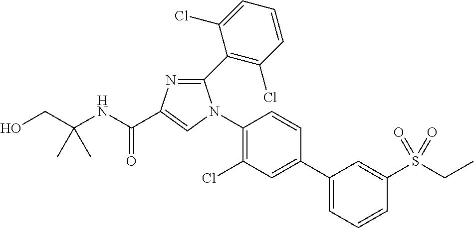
C1(N2C(C3=C(Cl)C=CC=C3Cl)=NC(C(NC(CO)(C)C)=O)=C2)=C(Cl)C=C(C2=CC=CC(S(CC)(=O)=O)=C2)C=C1
